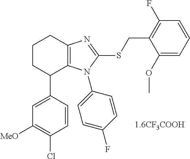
C1=CC(C2C3=C(CCC2)N=C(SCC2=C(F)C=CC=C2OC)N3C2=CC=C(F)C=C2)=CC([MeO])=C1Cl
